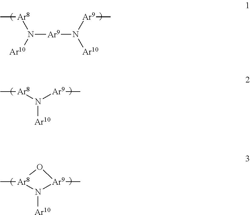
N([Ar9]N([Ar10])[Ar9]C)([Ar10])[Ar8]C.[Ar8](C)N([Ar9]C)[Ar10].[Ar8]1(C)N([Ar10])[Ar9](C)O1
